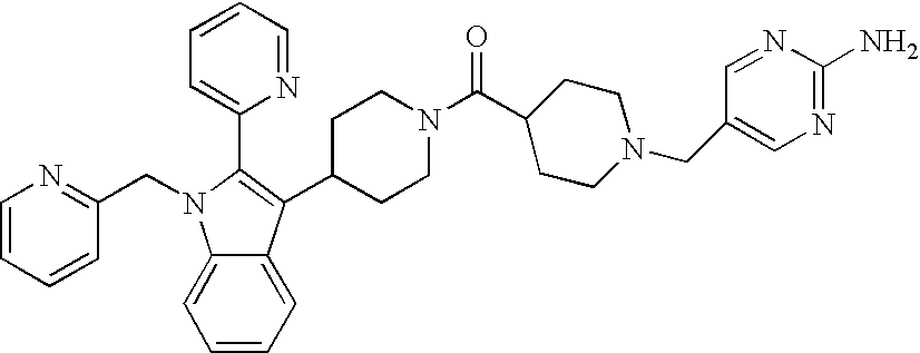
C1=CC=CC(CN2C3=CC=CC=C3C(C3CCN(C(C4CCN(CC5=CN=C(N)N=C5)CC4)=O)CC3)=C2C2=CC=CC=N2)=N1
